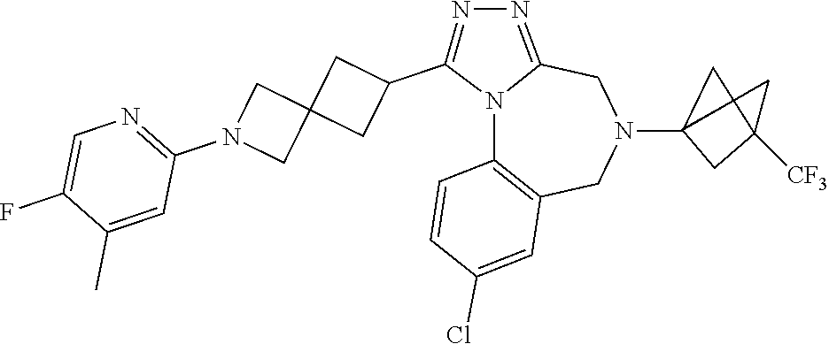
N12C3=C(CN(C4CC(C)([CF3])C4)CC1=NN=C2C1CC2(C1)CN(C1=NC=C(F)C(C)=C1)C2)C=C(Cl)C=C3
